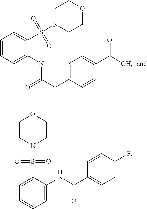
C1(NC(CC2=CC=C(C([OH])=O)C=C2)=O)=CC=CC=C1S(N1CCOCC1)(=O)=O.C1CN(S(C2=CC=CC=C2NC(C2=CC=C(F)C=C2)=O)(=O)=O)CCO1
